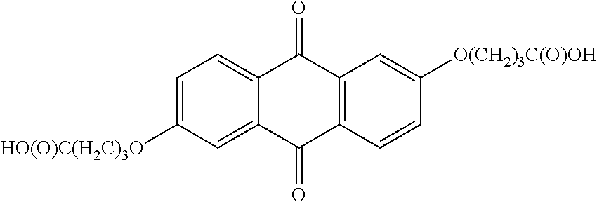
C12=CC=C([HO(O)C(H2C)3O])C=C1C(=O)C1=C(C2=O)C=C([O(CH2)3C(O)OH])C=C1
